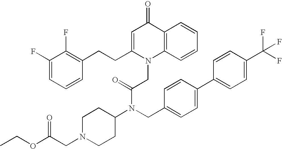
C1=C(CCC2=C(F)C(F)=CC=C2)N(CC(N(C2CCN(CC(OCC)=O)CC2)CC2=CC=C(C3=CC=C(C(F)(F)F)C=C3)C=C2)=O)C2=C(C1=O)C=CC=C2
